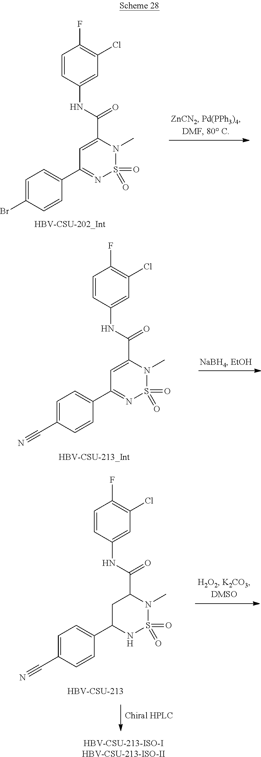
C1=C(C(NC2=CC(Cl)=C(F)C=C2)=O)N(C)S(=O)(=O)N=C1C1=CC=C(Br)C=C1.C1=C(C(NC2=CC(Cl)=C(F)C=C2)=O)N(C)S(=O)(=O)N=C1C1=CC=C(C#N)C=C1.C1C(C2=CC=C(C#N)C=C2)NS(=O)(=O)N(C)C1C(NC1=CC(Cl)=C(F)C=C1)=O.[HBV-CSU-213].[HBV-CSU-213-ISO-IHBV-CSU-213-ISO-II]
